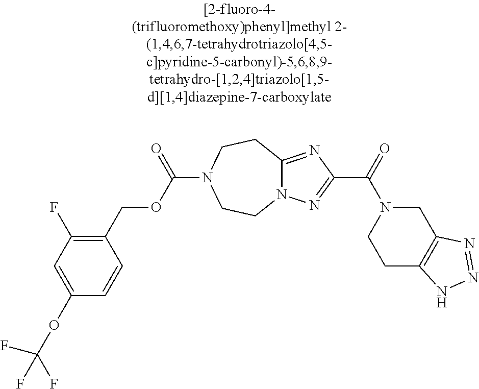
C1(OC(F)(F)F)=CC(F)=C(COC(=O)N2CCC3=NC(C(N4CCC5=C(C4)N=NN5)=O)=NN3CC2)C=C1
